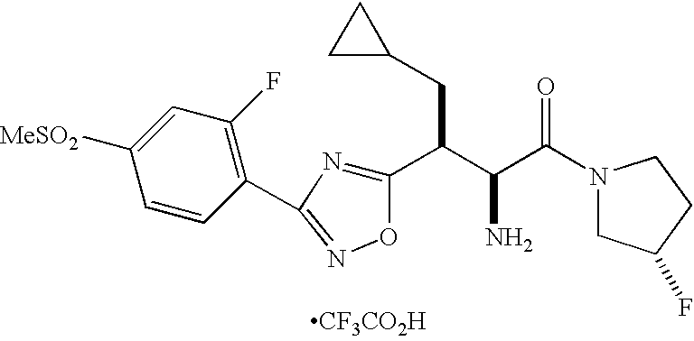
N1(C(C(C(C2=NC(C3=C(F)C=C([MeSO2])C=C3)=NO2)CC2CC2)N)=O)CC(F)CC1.[CF3CO2H]
